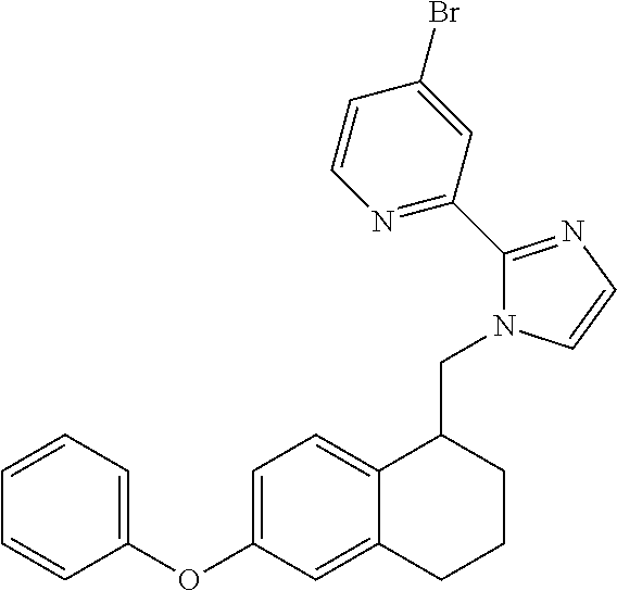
C1=CC(OC2=CC=C3C(=C2)CCCC3CN2C(C3=NC=CC(Br)=C3)=NC=C2)=CC=C1
